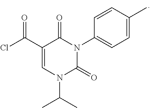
C1=C(C)C=CC(N2C(=O)C(C(Cl)=O)=CN(C(C)C)C2=O)=C1
